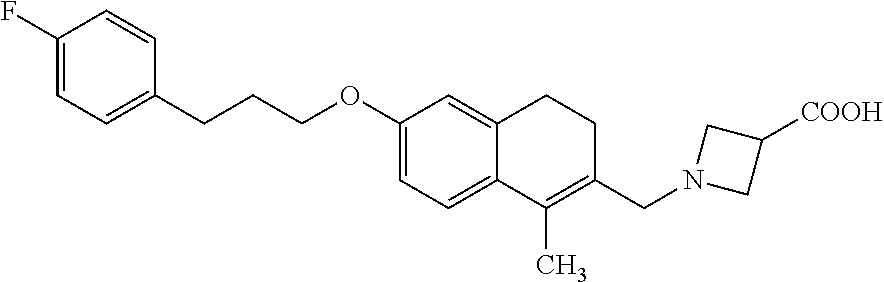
C1(F)=CC=C(CCCOC2=CC=C3C(=C2)CCC(CN2CC([COOH])C2)=C3C)C=C1
